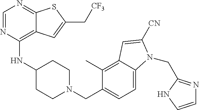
C1=NC(NC2CCN(CC3=CC=C4C(=C3C)C=C([CN])N4CC3=NC=CN3)CC2)=C2C(=N1)SC(C[CF3])=C2
